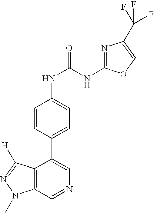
C12=C(C=NC=C1C1=CC=C(NC(NC3=NC(C(F)(F)F)=CO3)=O)C=C1)N(C)N=C2[H]
